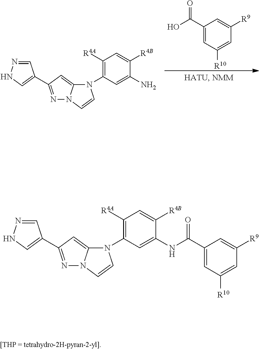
C1=NNC=C1C1=NN2C(=C1)N(C1=C([R4A])C=C([R4B])C(NC(C3=CC([R10])=CC([R9])=C3)=O)=C1)C=C2.C1=NNC=C1C1=NN2C(=C1)N(C1=C([R4A])C=C([R4B])C(N)=C1)C=C2.C1(C(O)=O)=CC([R10])=CC([R9])=C1
